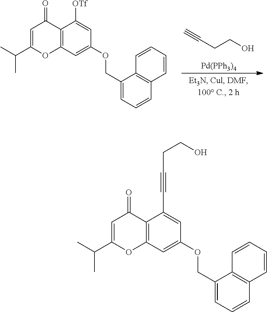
C(CCO)#C.[Pd(PPh3)4].C12=C(C=C(OCC3=CC=CC4=C3C=CC=C4)C=C1[OTf])OC(C(C)C)=CC2=O.C12=C(C=C(OCC3=CC=CC4=C3C=CC=C4)C=C1C#CCCO)OC(C(C)C)=CC2=O
